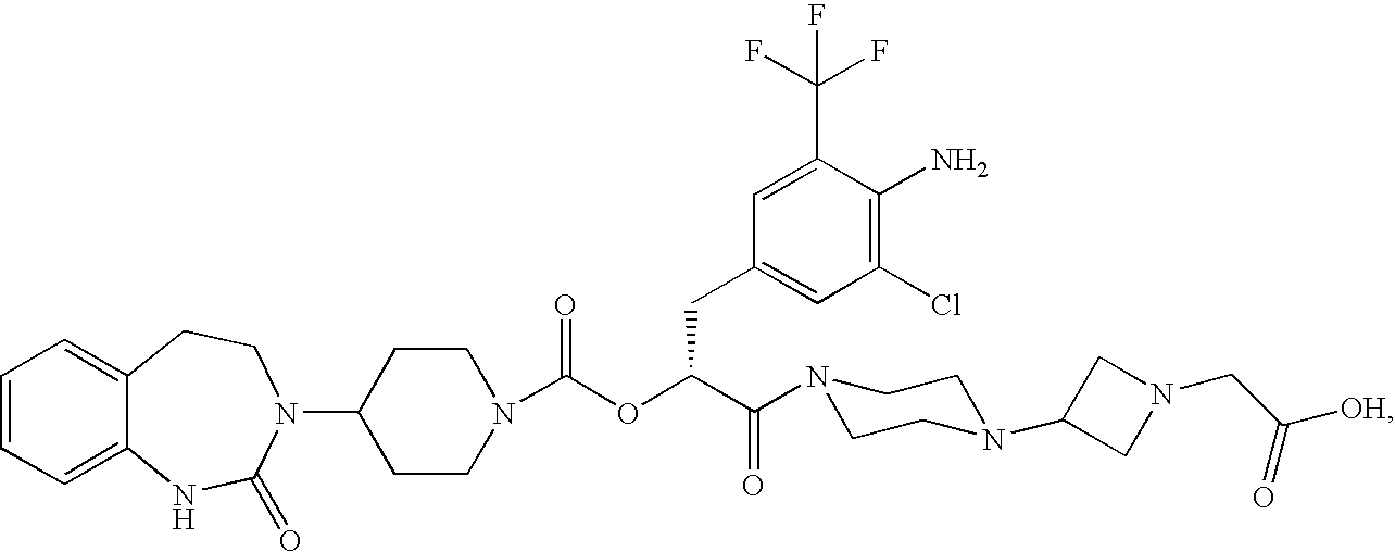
C1=CC=C2C(=C1)CCN(C1CCN(C(OC(C(=O)N3CCN(C4CN(CC([OH])=O)C4)CC3)CC3=CC(Cl)=C(N)C(C(F)(F)F)=C3)=O)CC1)C(=O)N2
